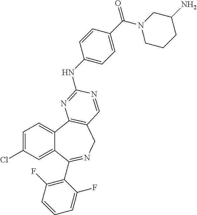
C1=C(Cl)C=C2C(=C1)C1=C(CN=C2C2=C(F)C=CC=C2F)C=NC(NC2=CC=C(C(=O)N3CCCC(N)C3)C=C2)=N1
